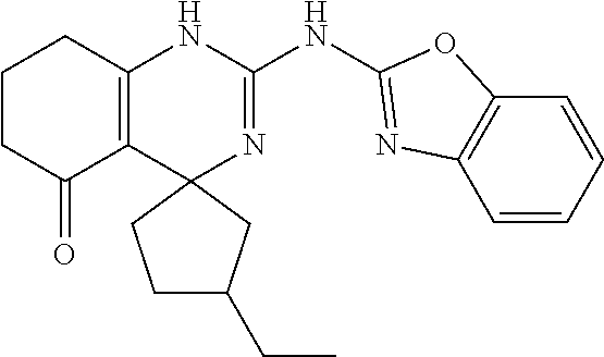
C1CC(=O)C2=C(C1)NC(NC1=NC3=C(C=CC=C3)O1)=NC21CCC(CC)C1
